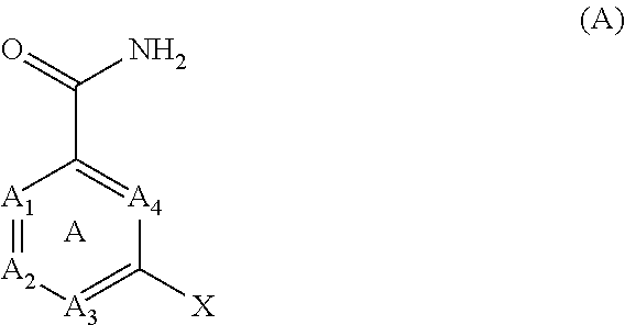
C(N)(=O)C1=[A4]C([X])=[A3][A2]=[A1]1.[A]
